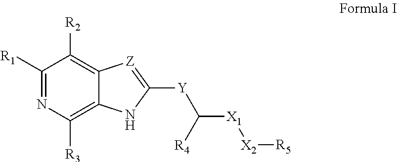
C1([R1])=NC([R3])=C2C(=C1[R2])[Z]=C([Y]C([R4])[X1][X2][R5])N2
